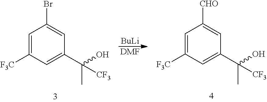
[BuLi].[DMF].C1=C([F3C])C=C(C(O)(C)[CF3])C=C1Br.C1=C([F3C])C=C(C(O)(C)[CF3])C=C1[CHO]
